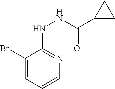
C1(Br)=CC=CN=C1NNC(C1CC1)=O
